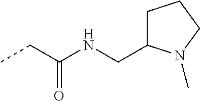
CCC(=O)NCC1CCCN1C
